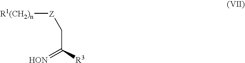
[HON]=C([R3])C[Z][R1(CH2)n]
